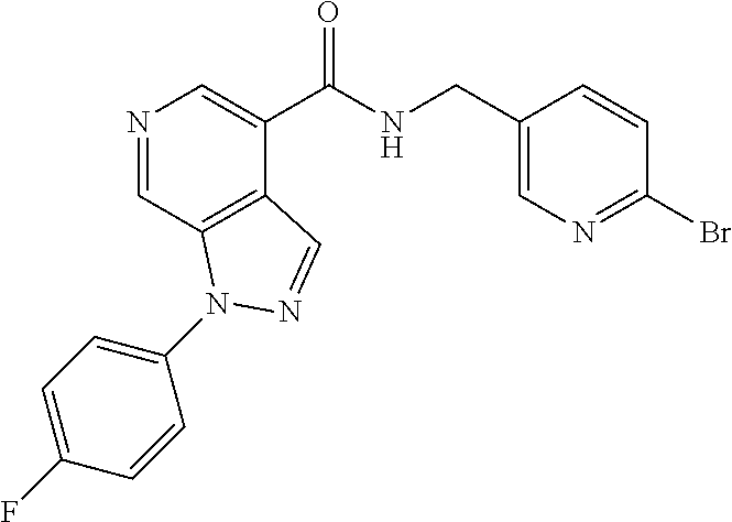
N1=CC2=C(C(C(NCC3=CN=C(Br)C=C3)=O)=C1)C=NN2C1=CC=C(F)C=C1
